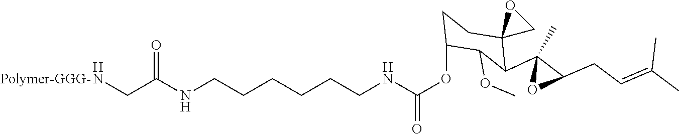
N(CCCCCCNC(OC1CCC2(C(C3(C)OC3CC=C(C)C)C1OC)CO2)=O)C(CN)=O.[Polymer-GGG-]
